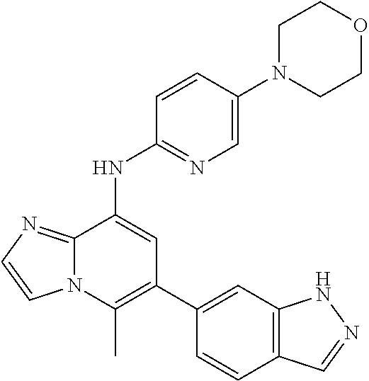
C1(C2=CC3=C(C=C2)C=NN3)=C(C)N2C(=NC=C2)C(NC2=NC=C(N3CCOCC3)C=C2)=C1
